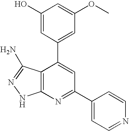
C1(O)=CC(C2=CC(C3=CC=NC=C3)=NC3=C2C(N)=NN3)=CC(OC)=C1
